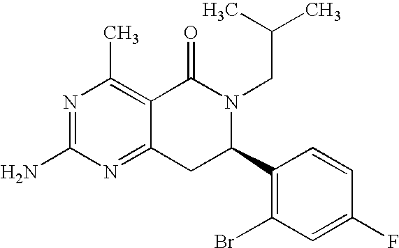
C12=NC(N)=NC(C)=C1C(=O)N(CC(C)C)C(C1=C(Br)C=C(F)C=C1)C2
